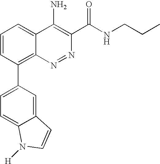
C1=CC(C2=CC=C3C(=C2)C=CN3[H])=C2C(=C1)C(N)=C(C(NCCC)=O)N=N2
